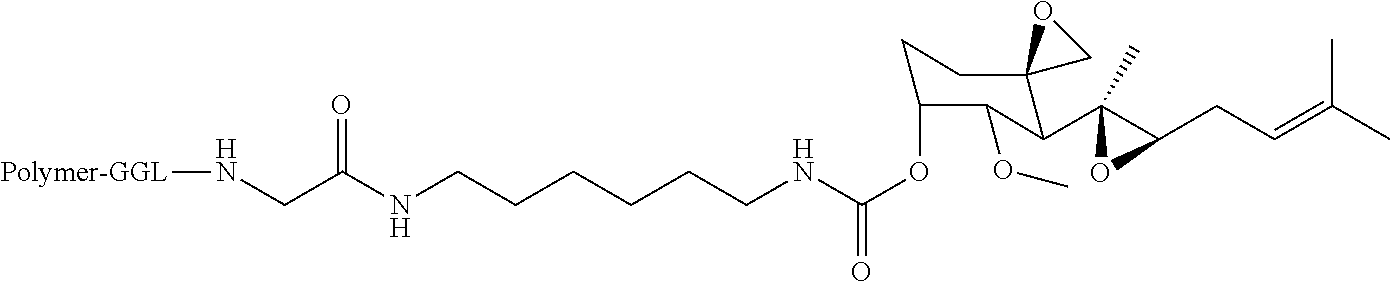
C(CCNC(OC1CCC2(C(C3(C)C(CC=C(C)C)O3)C1OC)CO2)=O)CCCNC(CN[Polymer-GGL])=O
